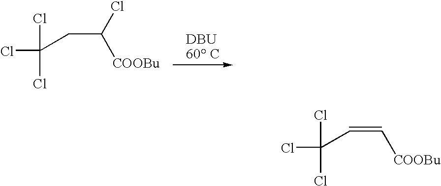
ClC(CC(Cl)[COOBu])(Cl)Cl.ClC(C=C[COOBu])(Cl)Cl
